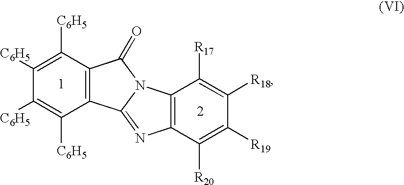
C1([C6H5])=C([C6H5])C2=C(C([C6H5])=C1[C6H5])C(=O)N1C2=NC2=C1C([R17])=C([R18])C([R19])=C2[R20]
